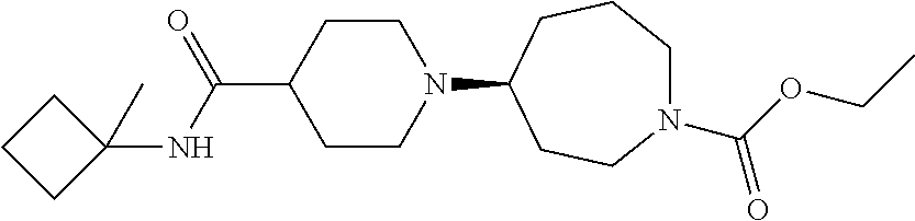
C1CN(C2CCN(C(OCC)=O)CCC2)CCC1C(=O)NC1(C)CCC1
